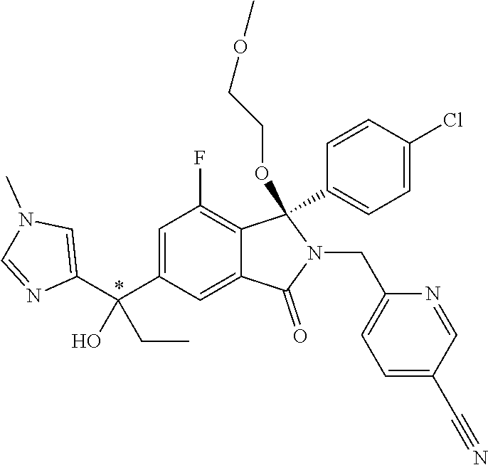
C1=C(C(C2=CN(C)C=N2)(O)CC)C=C2C(=C1F)C(C1=CC=C(Cl)C=C1)(OCCOC)N(CC1=CC=C(C#N)C=N1)C2=O
